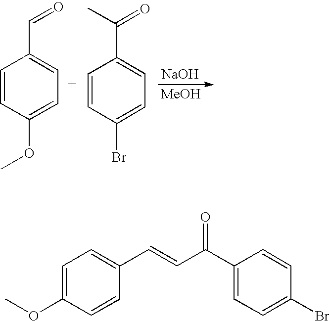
C1=C(OC)C=CC(C=CC(C2=CC=C(Br)C=C2)=O)=C1.[NaOH].[MeOH].C1(C(C)=O)=CC=C(Br)C=C1.C1(C=O)=CC=C(OC)C=C1
